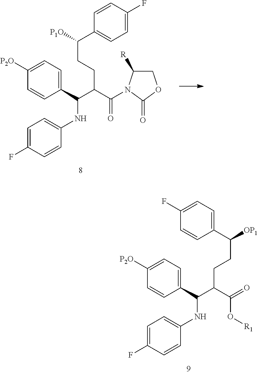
C1(C(C(C(=O)N2C([R])COC2=O)CCC(C2=CC=C(F)C=C2)[P1O])NC2=CC=C(F)C=C2)=CC=C([P2O])C=C1.C1(C(C(C(O[R1])=O)CCC([OP1])C2=CC=C(F)C=C2)NC2=CC=C(F)C=C2)=CC=C([P2O])C=C1
